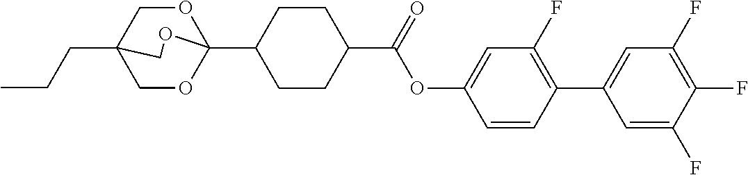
CCCC12COC(C3CCC(C(OC4=CC(F)=C(C5=CC(F)=C(F)C(F)=C5)C=C4)=O)CC3)(OC1)OC2
